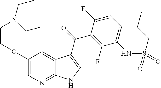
C1(OCCN(CC)CC)=CN=C2C(=C1)C(C(=O)C1=C(F)C(NS(CCC)(=O)=O)=CC=C1F)=CN2
